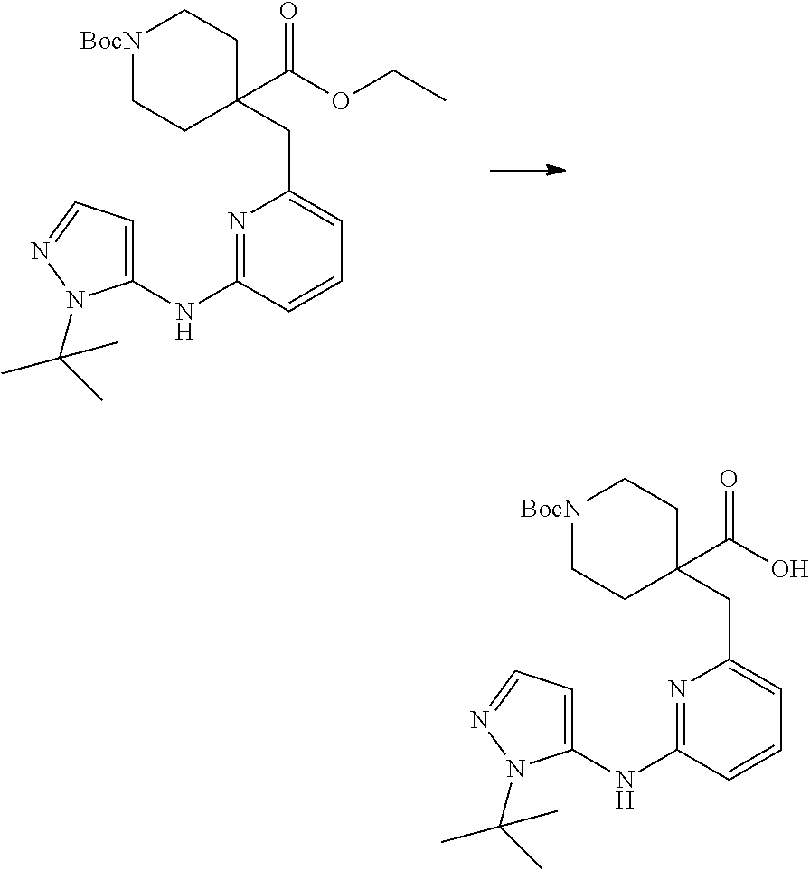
[BocN]1CCC(CC2=CC=CC(NC3=CC=NN3C(C)(C)C)=N2)(C(=O)OCC)CC1.[BocN]1CCC(CC2=CC=CC(NC3=CC=NN3C(C)(C)C)=N2)(C(=O)O)CC1
